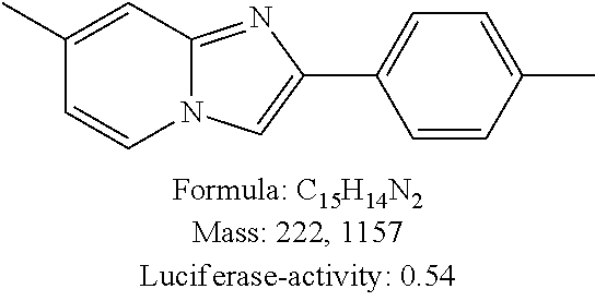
C1(C)=CC2=NC(C3=CC=C(C)C=C3)=CN2C=C1
